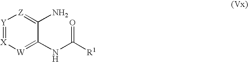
[Y]1=[X][W]=C(NC([R1])=O)C(N)=[Z]1
